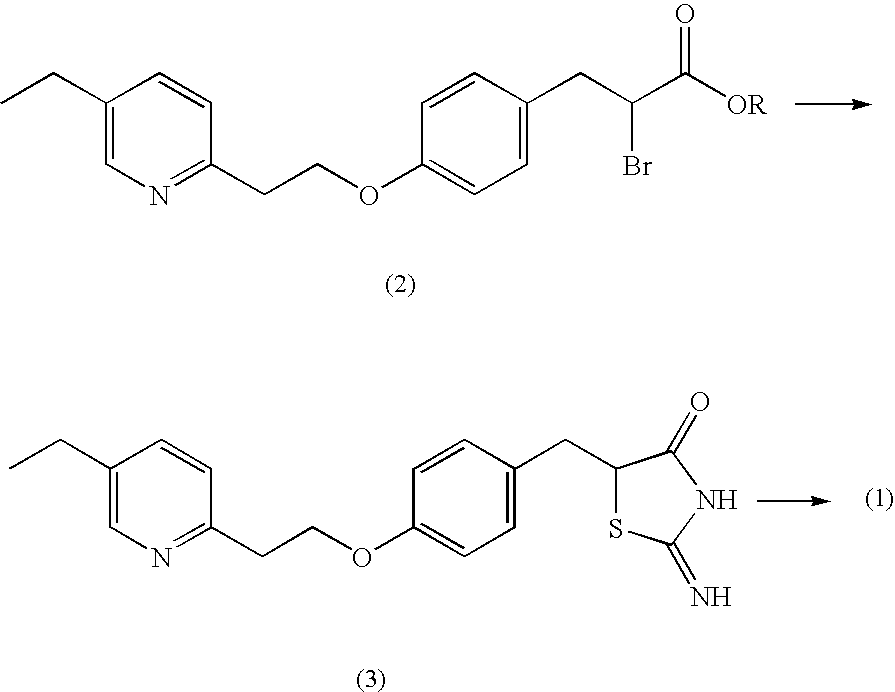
C1(CC)=CN=C(CCOC2=CC=C(CC(Br)C([OR])=O)C=C2)C=C1.C1(CC)=CN=C(CCOC2=CC=C(CC3SC(=N)NC3=O)C=C2)C=C1
